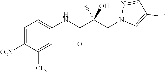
C1=C(NC(C(CN2C=C(F)C=N2)(C)O)=O)C=C([CF3])C([O2N])=C1
